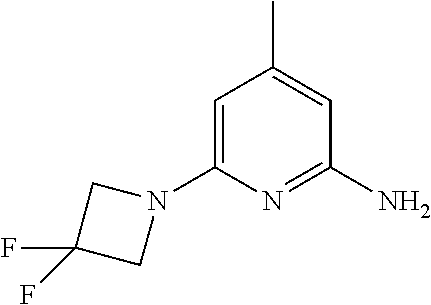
C1=C(N2CC(F)(F)C2)N=C(N)C=C1C
